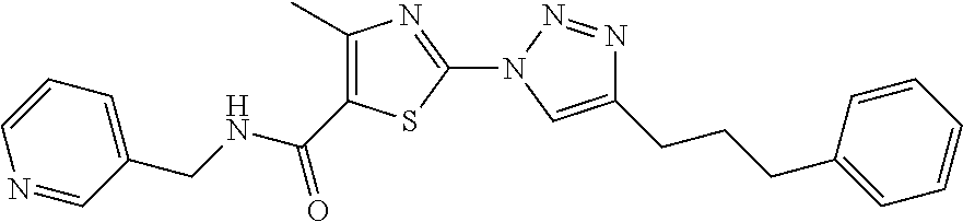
C1=CC=C(CNC(=O)C2=C(C)N=C(N3C=C(CCCC4=CC=CC=C4)N=N3)S2)C=N1
